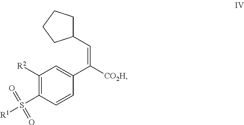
C1(C=C([CO2H])C2=CC([R2])=C(S([R1])(=O)=O)C=C2)CCCC1
